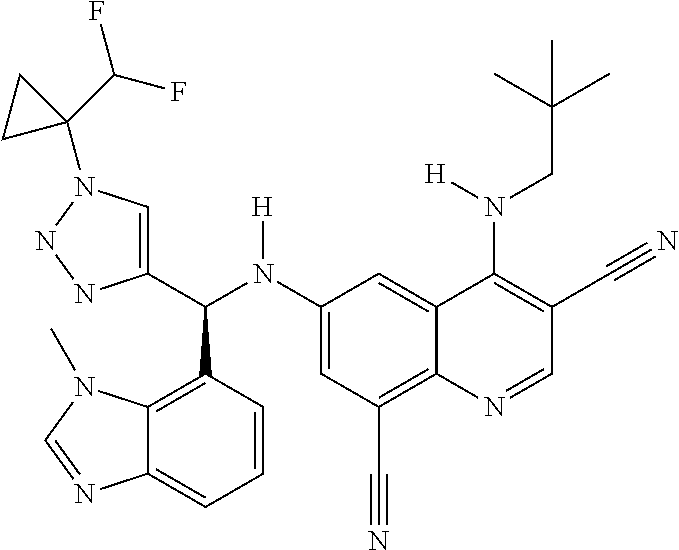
C1(N(C(C2=CN(C3(C(F)F)CC3)NN2)C2=C3C(=CC=C2)N=CN3C)[H])=CC(C#N)=C2C(=C1)C(N(CC(C)(C)C)[H])=C(C#N)C=N2
